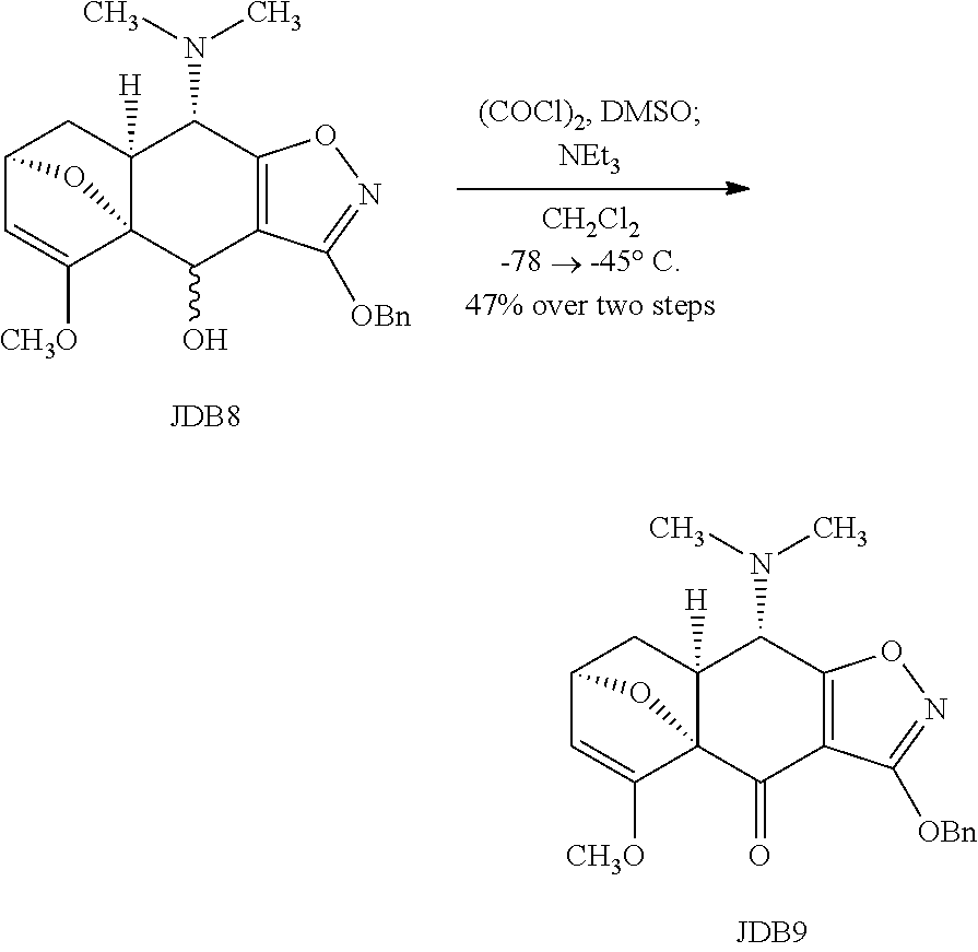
C12C=C([CH3O])C3(C([H])(C1)C(N(C)C)C1=C(C3O)C([OBn])=NO1)O2.C12C=C([CH3O])C3(C([H])(C1)C(N(C)C)C1=C(C3=O)C([OBn])=NO1)O2
